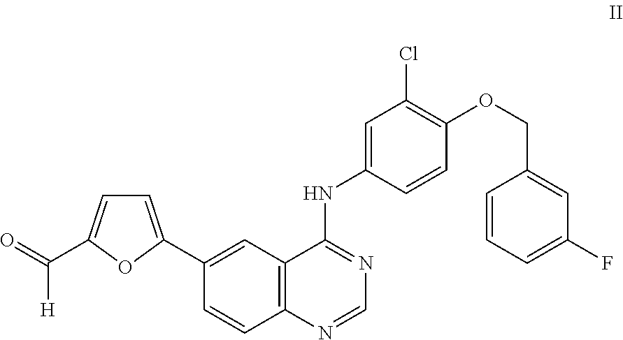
C1=C(NC2=NC=NC3=C2C=C(C2=CC=C(C(=O)[H])O2)C=C3)C=CC(OCC2=CC(F)=CC=C2)=C1Cl
